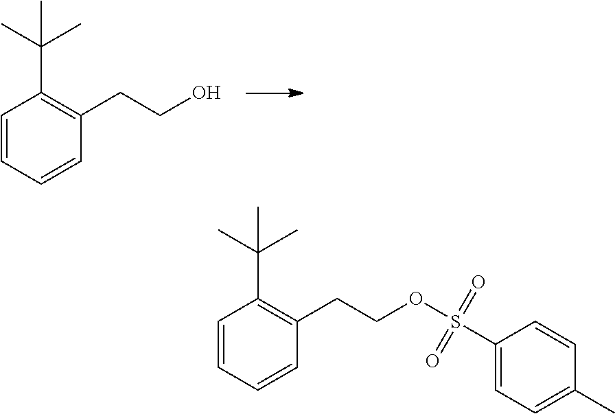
C1=CC=CC(CCOS(C2=CC=C(C)C=C2)(=O)=O)=C1C(C)(C)C.C1=CC=CC(CCO)=C1C(C)(C)C
